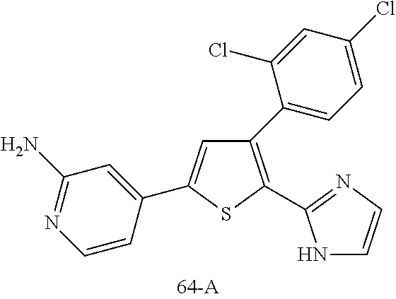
C1(C2=CC=C(Cl)C=C2Cl)=C(C2=NC=CN2)SC(C2=CC(N)=NC=C2)=C1
